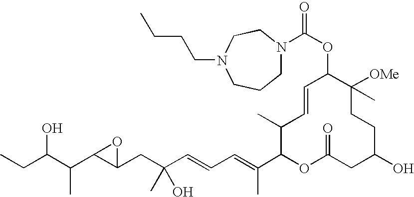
CCC(C(C1C(CC(C=CC=C(C2OC(=O)CC(O)CCC([OMe])(C)C(OC(=O)N3CCCN(CCCC)CC3)C=CC2C)C)(O)C)O1)C)O
